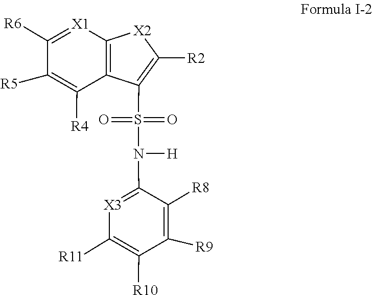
C1([R11])=C([R10])C([R9])=C([R8])C(N(S(C2=C([R2])[X2]C3=C2C([R4])=C([R5])C([R6])=[X1]3)(=O)=O)[H])=[X3]1
